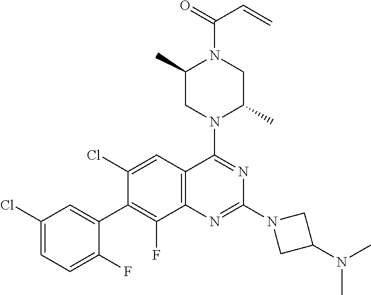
C1(Cl)=CC=C(F)C(C2=C(F)C3=C(C=C2Cl)C(N2C(C)CN(C(=O)C=C)C(C)C2)=NC(N2CC(N(C)C)C2)=N3)=C1
